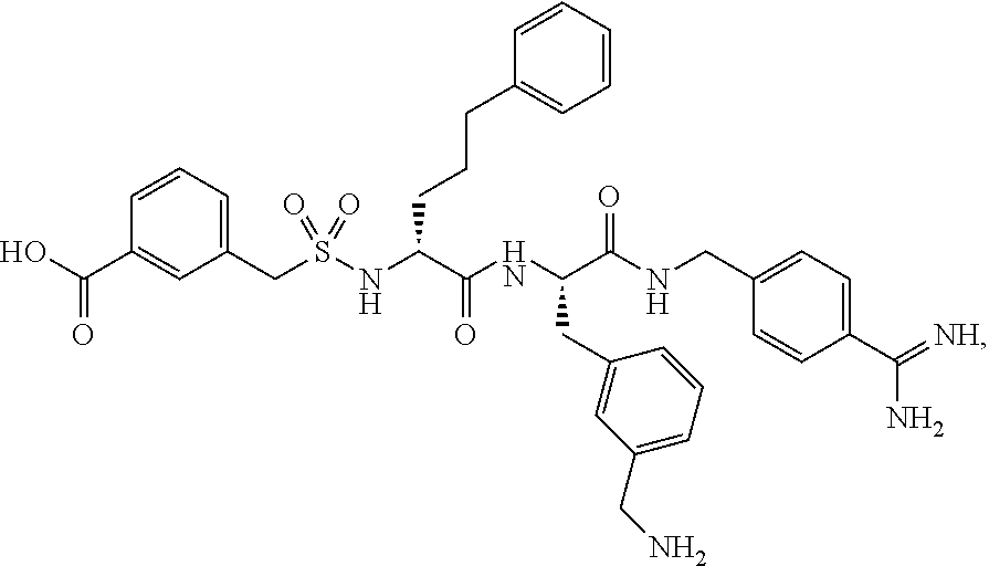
C1=C(CS(NC(C(NC(C(NCC2=CC=C(C(=[NH])N)C=C2)=O)CC2=CC(CN)=CC=C2)=O)CCCC2=CC=CC=C2)(=O)=O)C=C(C(O)=O)C=C1
